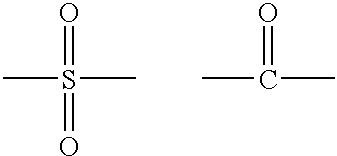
CS(=O)(=O)C.CC(=O)C
